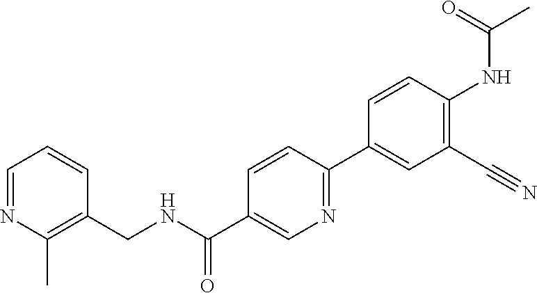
C1=NC(C)=C(CNC(C2=CN=C(C3=CC(C#N)=C(NC(=O)C)C=C3)C=C2)=O)C=C1
